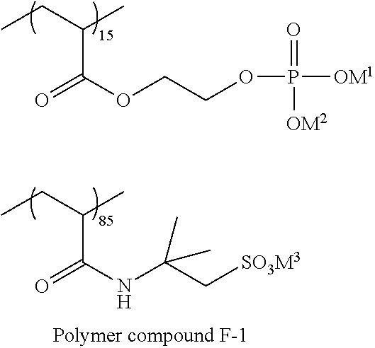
CCC(C)C(OCCOP(=O)([OM2])[OM1])=O.CCC(C)C(NC(C)(C)C[SO3M3])=O
